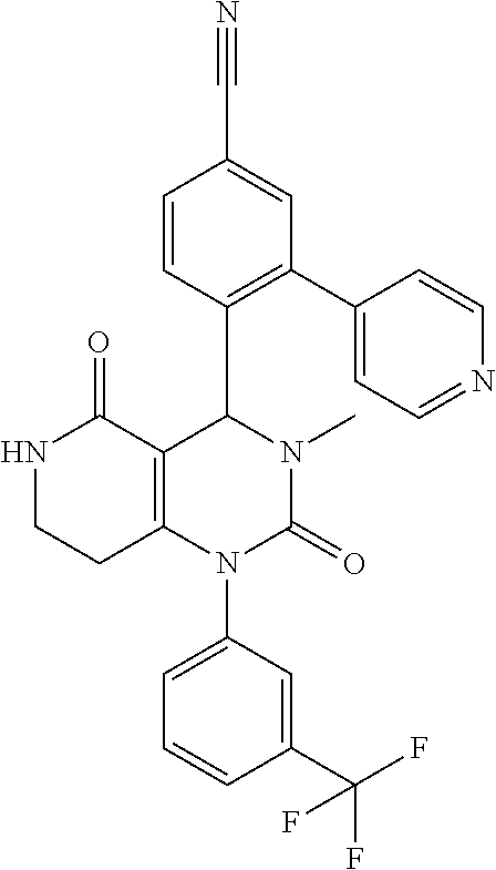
C1=CC(C2C3=C(N(C4=CC=CC(C(F)(F)F)=C4)C(=O)N2C)CCNC3=O)=C(C2=CC=NC=C2)C=C1C#N
